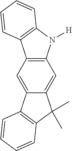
C12=C(N([H])C3=C1C=CC=C3)C=C1C(=C2)C2=C(C1(C)C)C=CC=C2
